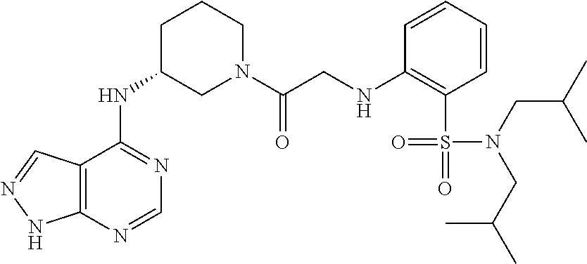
N(C1=NC=NC2=C1C=NN2)C1CN(C(CNC2=C(S(=O)(N(CC(C)C)CC(C)C)=O)C=CC=C2)=O)CCC1
